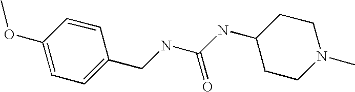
C1=CC(OC)=CC=C1CNC(NC1CCN(C)CC1)=O
